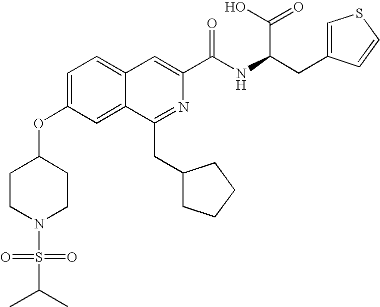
C1=C(OC2CCN(S(=O)(C(C)C)=O)CC2)C=C2C(=C1)C=C(C(NC(C(O)=O)CC1=CSC=C1)=O)N=C2CC1CCCC1
